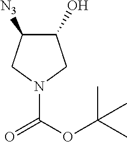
N1(C(OC(C)(C)C)=O)CC(O)C([N3])C1
